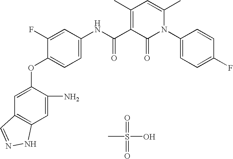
C1=C(OC2=CC=C(NC(C3=C(C)C=C(C)N(C4=CC=C(F)C=C4)C3=O)=O)C=C2F)C(N)=CC2=C1C=NN2.O=S(=O)(O)C
